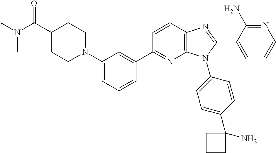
C12=C(C=CC(C3=CC(N4CCC(C(N(C)C)=O)CC4)=CC=C3)=N1)N=C(C1=CC=CN=C1N)N2C1=CC=C(C2(N)CCC2)C=C1
